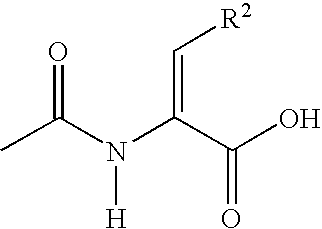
CC(N(C(C(O)=O)=C[R2])[H])=O
